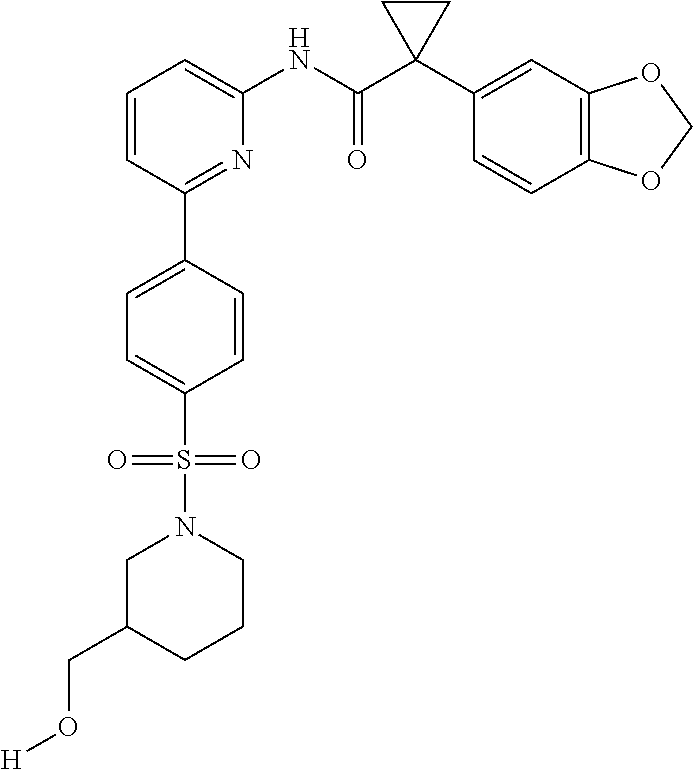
C1=CC(C2=CC=C(S(=O)(=O)N3CC(CO[H])CCC3)C=C2)=NC(NC(C2(C3=CC4=C(C=C3)OCO4)CC2)=O)=C1
